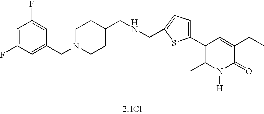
[2HCl].C1(C2=CC=C(CNCC3CCN(CC4=CC(F)=CC(F)=C4)CC3)S2)=C(C)N([H])C(=O)C(CC)=C1
